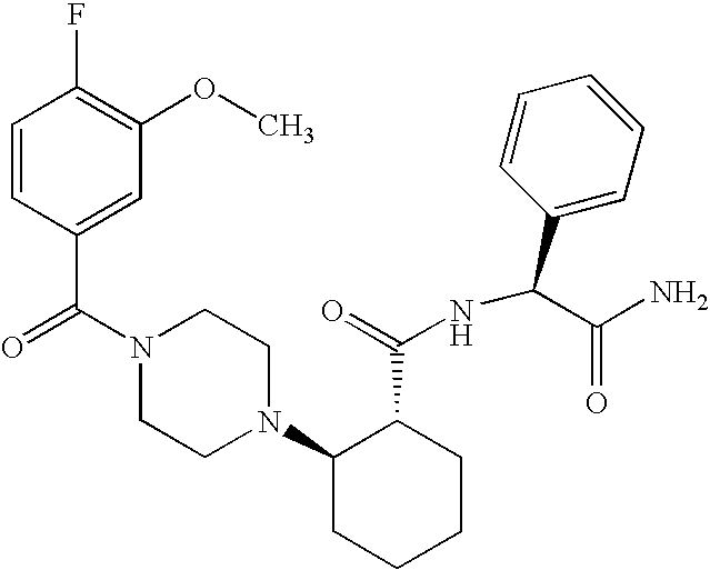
C(N1CCN(C2CCCCC2C(=O)NC(C2=CC=CC=C2)C(N)=O)CC1)(=O)C1=CC(OC)=C(F)C=C1
